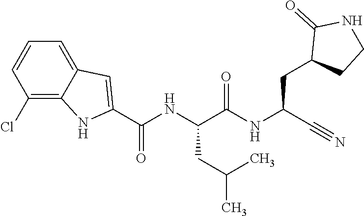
O=C(NC(C#N)CC1CCNC1=O)C(NC(C1=CC2=CC=CC(Cl)=C2N1)=O)CC(C)C
